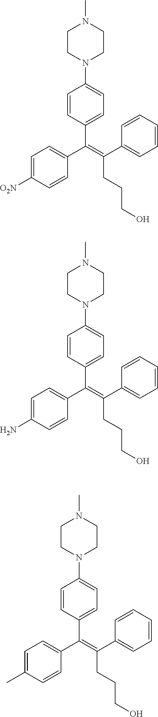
C1=CC(C(C2=CC=C([O2N])C=C2)=C(C2=CC=CC=C2)CCCO)=CC=C1N1CCN(C)CC1.C1=CC(C(C2=CC=C(N)C=C2)=C(C2=CC=CC=C2)CCCO)=CC=C1N1CCN(C)CC1.C1=CC(C(C2=CC=C(C)C=C2)=C(C2=CC=CC=C2)CCCO)=CC=C1N1CCN(C)CC1
